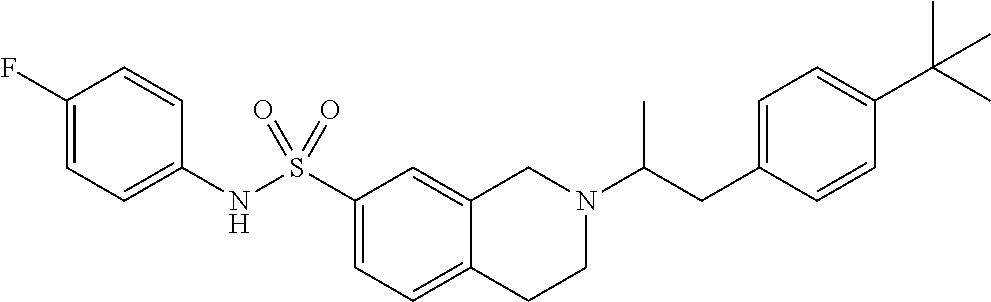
C1(F)=CC=C(NS(C2=CC=C3C(=C2)CN(C(CC2=CC=C(C(C)(C)C)C=C2)C)CC3)(=O)=O)C=C1
